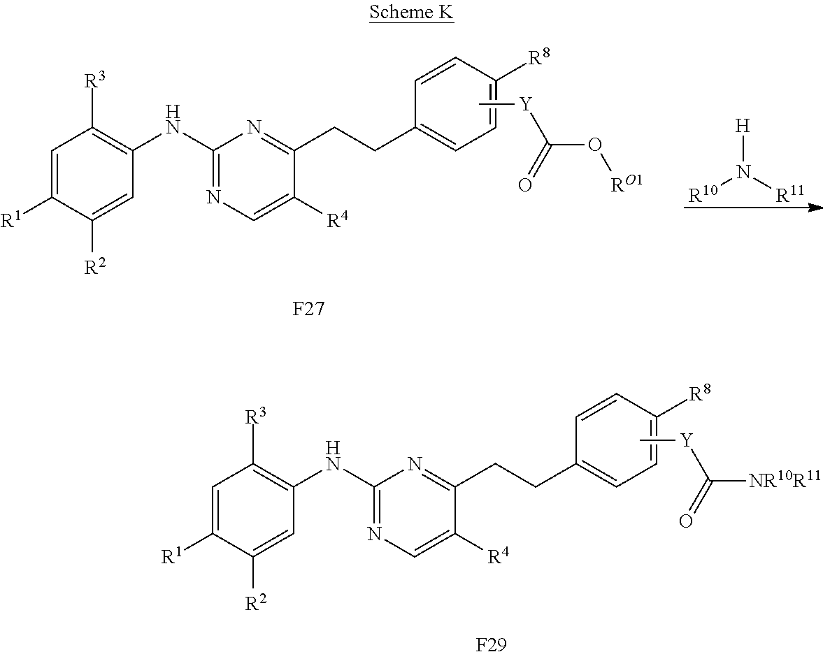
C1=C([R1])C([R2])=CC(NC2=NC=C([R4])C(CCC3=CC=C([R8])C=C3)=N2)=C1[R3].C[Y]C(O[RO1])=O.[F27].[H]N([R11])[R10].C1=C([R1])C([R2])=CC(NC2=NC=C([R4])C(CCC3=CC=C([R8])C=C3)=N2)=C1[R3].C[Y]C([NR10R11])=O.[F29]
